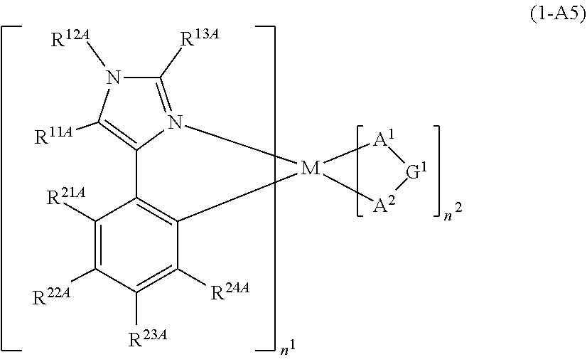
C1([R13A])=N2C(=C([R11A])N1[R12A])C1=C(C([R24A])=C([R23A])C([R22A])=C1[R21A])[M]21[A2][G1][A1]1
